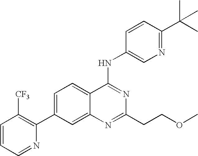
C1=CC=NC(C2=CC=C3C(=C2)N=C(CCOC)N=C3NC2=CN=C(C(C)(C)C)C=C2)=C1[CF3]
